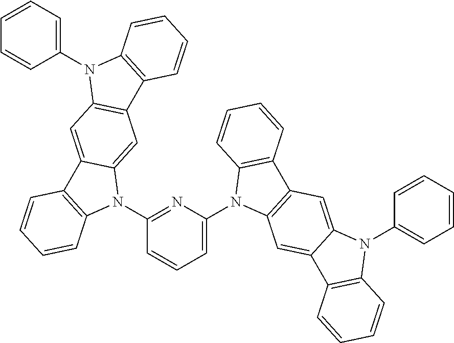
C1=CC=C(N2C3=C(C4=C2C=CC=C4)C=C2C(=C3)C3=C(N2C2=CC=CC=C2)C=CC=C3)N=C1N1C2=CC3=C(C=C2C2=C1C=CC=C2)N(C1=CC=CC=C1)C1=C3C=CC=C1
